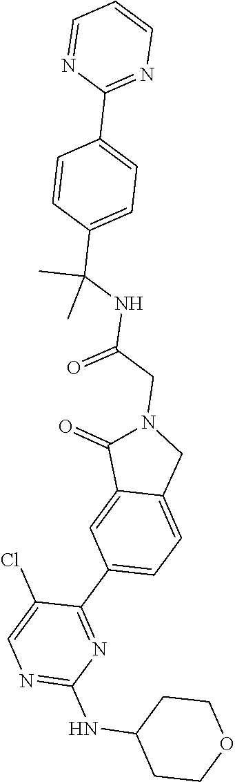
N1=C(NC2CCOCC2)N=C(C2=CC=C3C(=C2)C(=O)N(CC(NC(C2=CC=C(C4=NC=CC=N4)C=C2)(C)C)=O)C3)C(Cl)=C1
